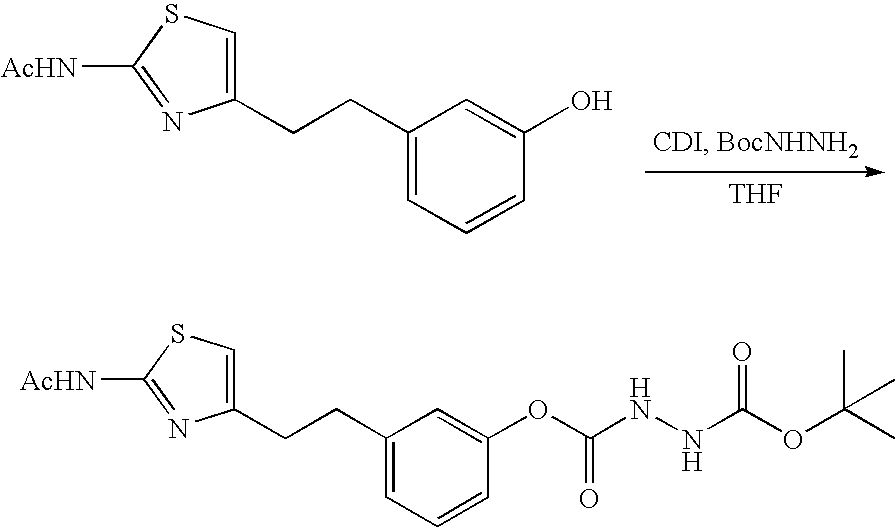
C1(CCC2=CC=CC(O)=C2)=CSC([AcHN])=N1.[THF].O(C(NNC(OC(C)(C)C)=O)=O)C1=CC(CCC2=CSC([AcHN])=N2)=CC=C1
